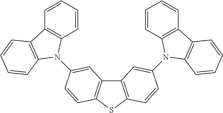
C12=C(SC3=C1C=C(N1C4=C(C=CC=C4)C4=C1C=CC=C4)C=C3)C=CC(N1C3=C(C=CC=C3)C3=C1C=CC=C3)=C2
